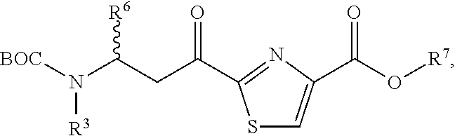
N([R3])(C(CC(=O)C1=NC(C(O[R7])=O)=CS1)[R6])[BOC]
